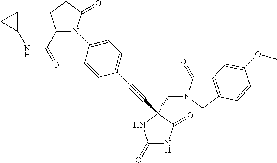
C1(=O)NC(=O)C(C#CC2=CC=C(N3C(C(=O)NC4CC4)CCC3=O)C=C2)(CN2C(=O)C3=C(C2)C=CC(OC)=C3)N1
